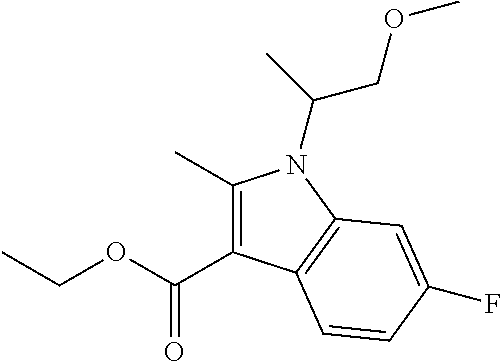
C1(C)=C(C(OCC)=O)C2=C(N1C(C)COC)C=C(F)C=C2
